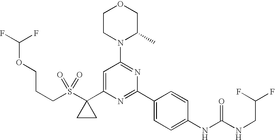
S(C1(C2=CC(N3C(C)COCC3)=NC(C3=CC=C(NC(NCC(F)F)=O)C=C3)=N2)CC1)(=O)(=O)CCCOC(F)F
